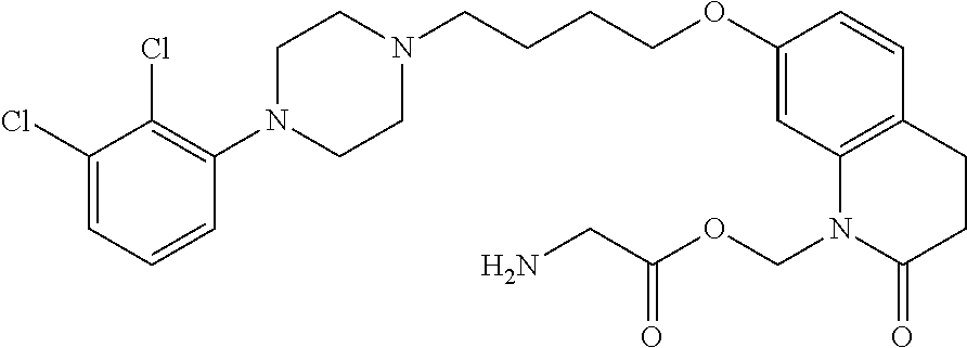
C1=C(Cl)C(Cl)=C(N2CCN(CCCCOC3=CC4=C(C=C3)CCC(=O)N4COC(CN)=O)CC2)C=C1
